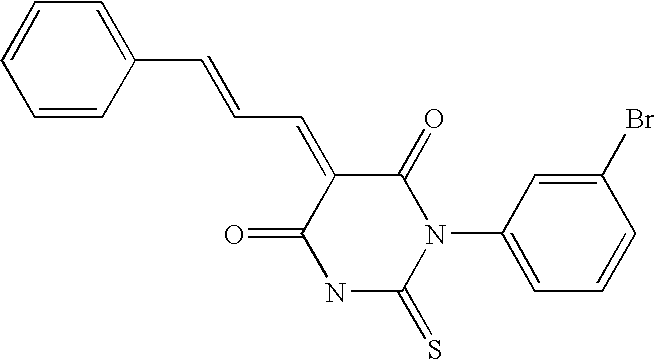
S=C1N(C2=CC=CC(Br)=C2)C(=O)C(=CC=CC2=CC=CC=C2)C(=O)N1
